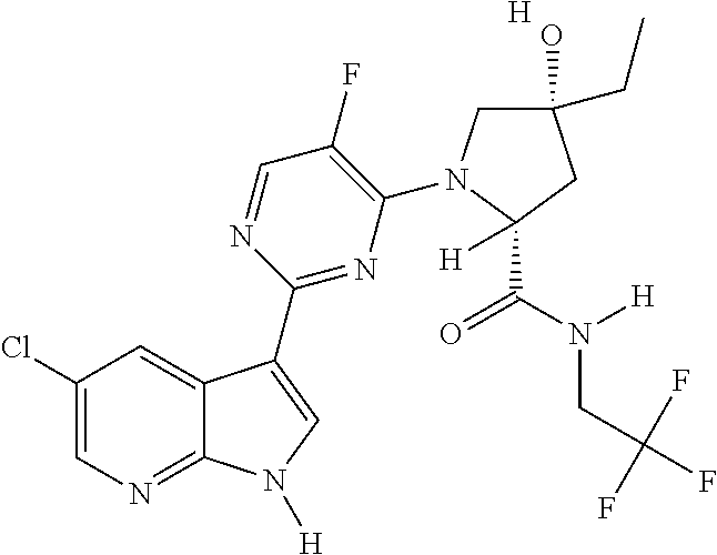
C1(Cl)=CN=C2C(=C1)C(C1=NC(N3CC(CC)(O)CC3(C(N([H])CC(F)(F)F)=O)[H])=C(F)C=N1)=CN2[H].[H]
